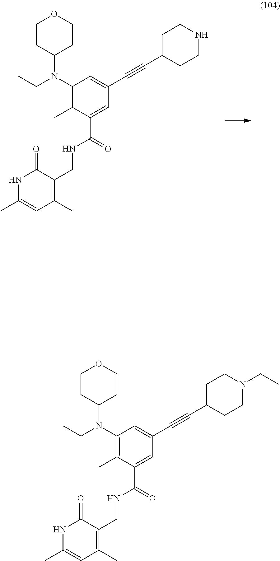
C1C(C#CC2=CC(N(CC)C3CCOCC3)=C(C)C(C(=O)NCC3=C(C)C=C(C)NC3=O)=C2)CCNC1.C1C(C#CC2=CC(N(CC)C3CCOCC3)=C(C)C(C(=O)NCC3=C(C)C=C(C)NC3=O)=C2)CCN(CC)C1
